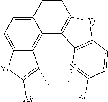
C12=CC=C3C(=C1C1=C(C=C2)[Yj]C2=C1N(C)=C([Bl])C=C2)C(C)=C([Ak])[Yi]3
